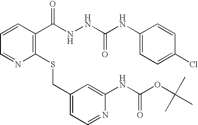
C1=CC(C(NNC(NC2=CC=C(Cl)C=C2)=O)=O)=C(SCC2=CC=NC(NC(=O)OC(C)(C)C)=C2)N=C1
